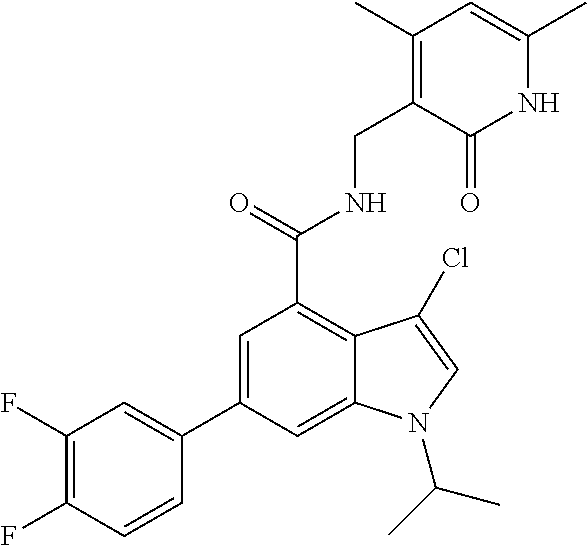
C1=C(C2=CC(F)=C(F)C=C2)C=C2C(=C1C(NCC1=C(C)C=C(C)NC1=O)=O)C(Cl)=CN2C(C)C
